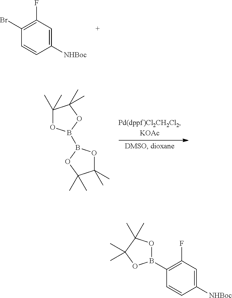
C1([NHBoc])=CC(F)=C(Br)C=C1.C1(C)(C)OB(B2OC(C)(C)C(C)(C)O2)OC1(C)C.C1([NHBoc])=CC(F)=C(B2OC(C)(C)C(C)(C)O2)C=C1
